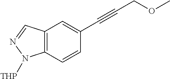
C12=C(N([THP])N=C1)C=CC(C#CCOC)=C2
